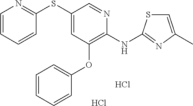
Cl.Cl.C1(SC2=CC(OC3=CC=CC=C3)=C(NC3=NC(C)=CS3)N=C2)=NC=CC=C1
